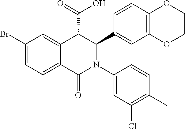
C1=C(Br)C=C2C(=C1)C(=O)N(C1=CC(Cl)=C(C)C=C1)C(C1=CC3=C(C=C1)OCCO3)C2C(=O)O
